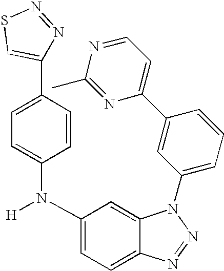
C1=C(C2=CSN=N2)C=CC(N(C2=CC=C3C(=C2)N(C2=CC=CC(C4=CC=NC(C)=N4)=C2)N=N3)[H])=C1
